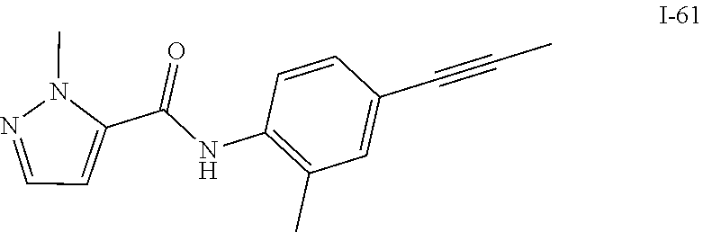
CN1C(C(NC2=C(C)C=C(C#CC)C=C2)=O)=CC=N1
